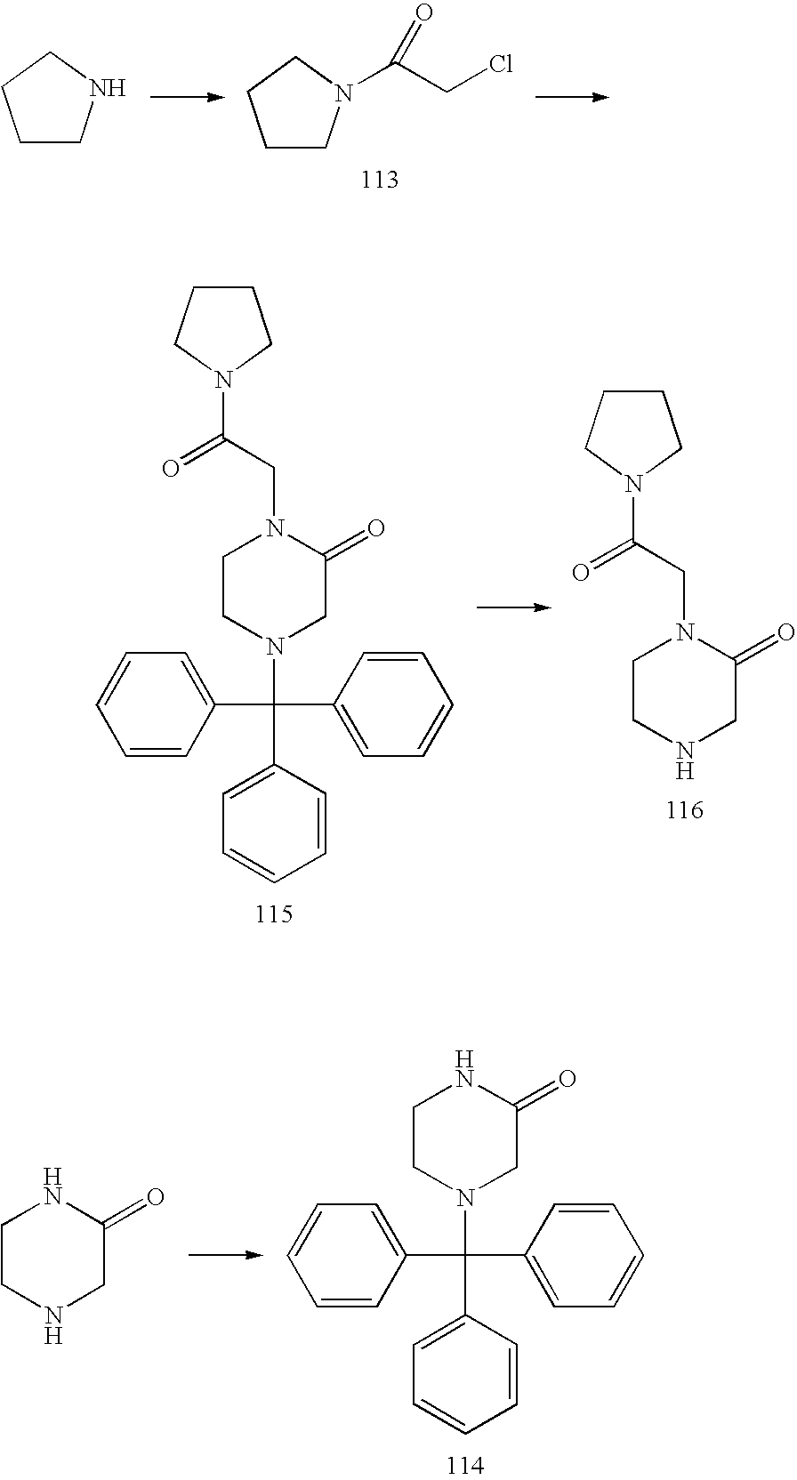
C1CN(C(CCl)=O)CC1.C1CNCC1.N1(C(C2=CC=CC=C2)(C2=CC=CC=C2)C2=CC=CC=C2)CC(=O)N(CC(=O)N2CCCC2)CC1.N1CC(=O)N(CC(=O)N2CCCC2)CC1.N1(C(C2=CC=CC=C2)(C2=CC=CC=C2)C2=CC=CC=C2)CC(=O)NCC1.N1CC(=O)NCC1
